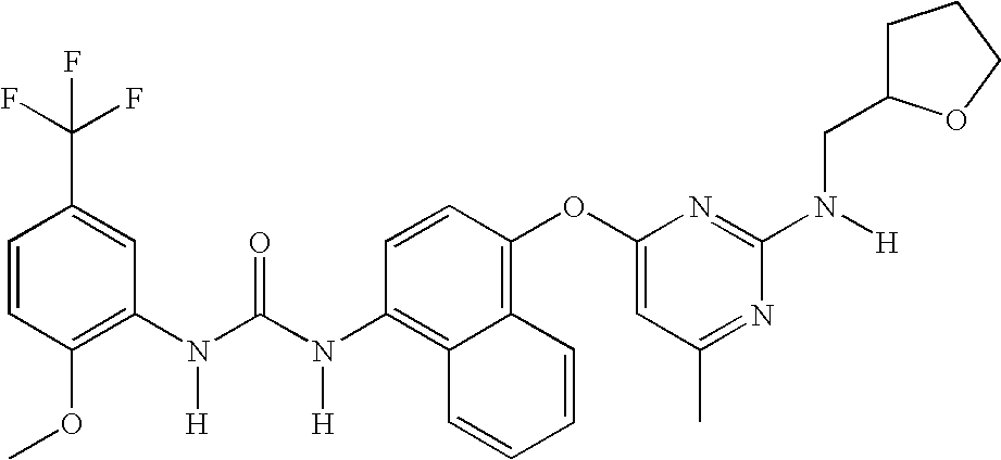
C1=CC(OC)=C(N(C(N(C2=C3C(=C(OC4=CC(C)=NC(N(CC5CCCO5)[H])=N4)C=C2)C=CC=C3)[H])=O)[H])C=C1C(F)(F)F
